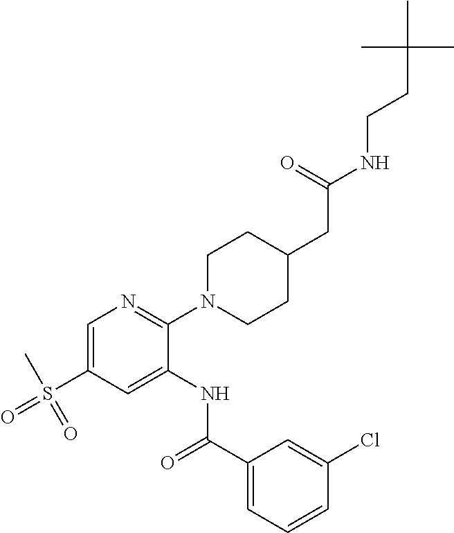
C1=C(S(C)(=O)=O)C=C(NC(C2=CC=CC(Cl)=C2)=O)C(N2CCC(CC(NCCC(C)(C)C)=O)CC2)=N1
